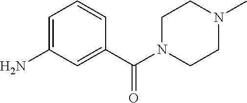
C1=C(N)C=C(C(N2CCN(C)CC2)=O)C=C1
